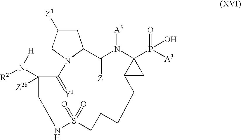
C1C([Z1])CN2C1C(=[Z])N([A3])C1(P(=O)([A3])O)C(C1)CCCCS(=O)(=O)NCC([Z2b])(N([R2])[H])C2=[Y1]
